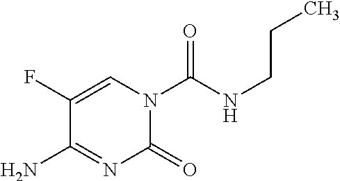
C1(=O)N(C(=O)NCCC)C=C(F)C(N)=N1
